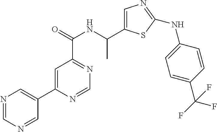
C1=C(C2=CN=CN=C2)N=CN=C1C(NC(C1=CN=C(NC2=CC=C(C(F)(F)F)C=C2)S1)C)=O
